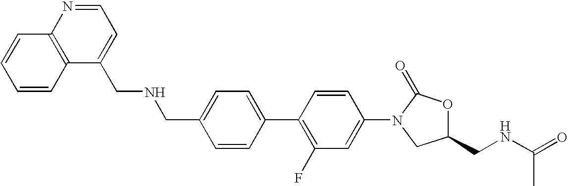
C1=C(CNCC2=CC=NC3=C2C=CC=C3)C=CC(C2=C(F)C=C(N3CC(CNC(=O)C)OC3=O)C=C2)=C1
